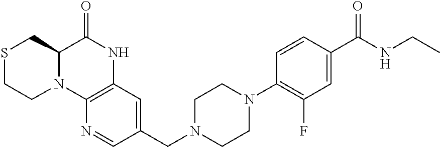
C12=C(C=C(CN3CCN(C4=C(F)C=C(C(NCC)=O)C=C4)CC3)C=N1)NC(=O)C1N2CCSC1
